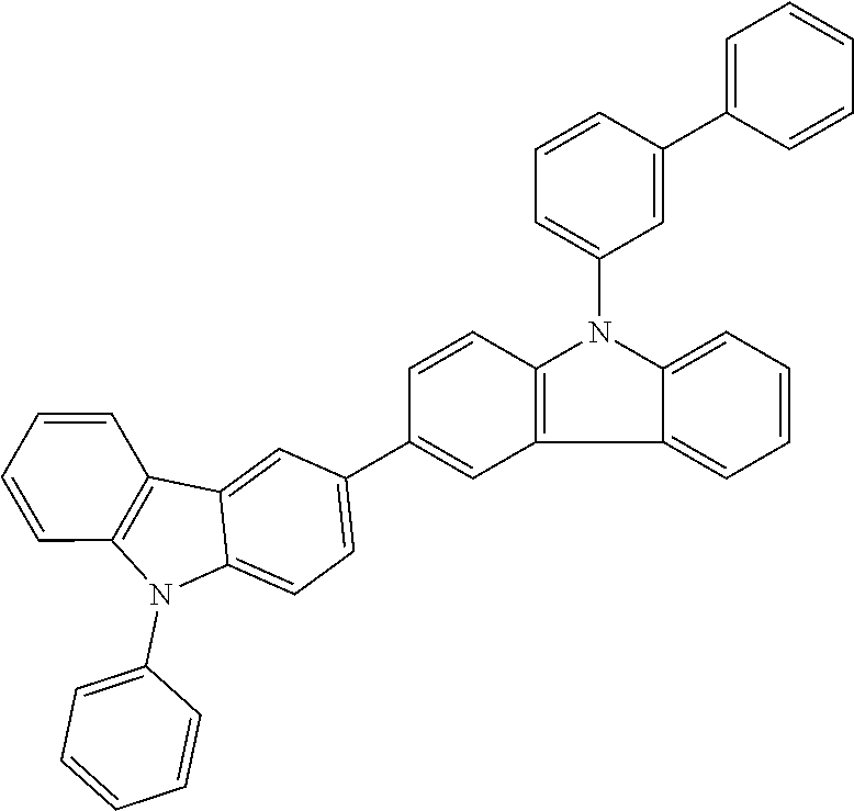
C1=CC2=C(C=C1C1=CC=C3C(=C1)C1=C(N3C3=CC=CC=C3)C=CC=C1)C1=CC=CC=C1N2C1=CC=CC(C2=CC=CC=C2)=C1
